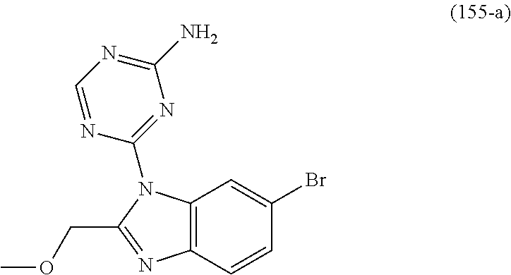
C12=C(C=CC(Br)=C1)N=C(COC)N2C1=NC(N)=NC=N1
